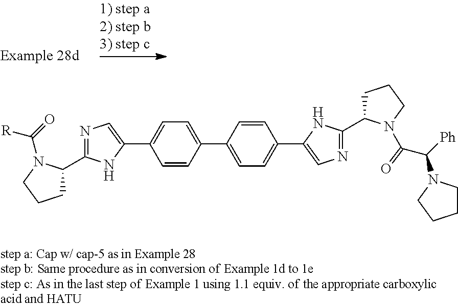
C1=CC(C2=CC=C(C3=CN=C(C4CCCN4C(C([Ph])N4CCCC4)=O)N3)C=C2)=CC=C1C1=CN=C(C2CCCN2C(=O)[R])N1
